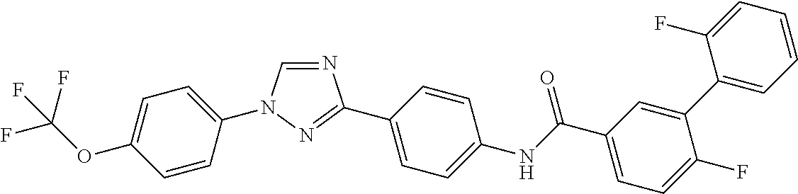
N1=CN(C2=CC=C(OC(F)(F)F)C=C2)N=C1C1=CC=C(NC(C2=CC=C(F)C(C3=CC=CC=C3F)=C2)=O)C=C1
